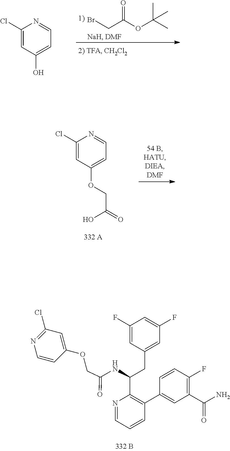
O(CC(=O)NC(C1=C(C2=CC(C(N)=O)=C(F)C=C2)C=CC=N1)CC1=CC(F)=CC(F)=C1)C1=CC(Cl)=NC=C1.BrCC(OC(C)(C)C)=O.C1(Cl)=CC(O)=CC=N1.C1(Cl)=CC(OCC(=O)O)=CC=N1
